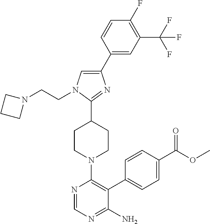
C1(C2=CN(CCN3CCC3)C(C3CCN(C4=C(C5=CC=C(C(=O)OC)C=C5)C(N)=NC=N4)CC3)=N2)=CC(C(F)(F)F)=C(F)C=C1
